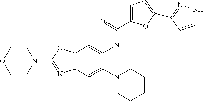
C1OCCN(C2=NC3=C(O2)C=C(NC(=O)C2=CC=C(C4=NNC=C4)O2)C(N2CCCCC2)=C3)C1
